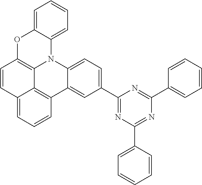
C1=CC=C2C(=C1)OC1=C3N2C2=CC=C(C4=NC(C5=CC=CC=C5)=NC(C5=CC=CC=C5)=N4)C=C2C2=C3C(=CC=C2)C=C1
